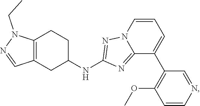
C12=C(CC(NC3=NN4C(=N3)C(C3=C(OC)C=CN=C3)=CC=C4)CC1)C=NN2CC
